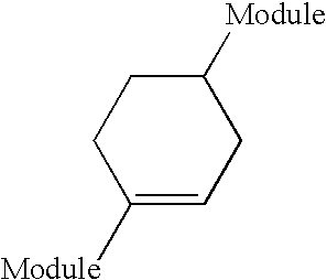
C1C([Module])=CCC([Module])C1
